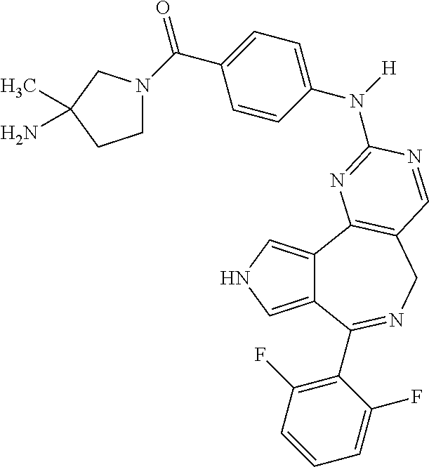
C12=CNC=C1C1=C(CN=C2C2=C(F)C=CC=C2F)C=NC(N([H])C2=CC=C(C(=O)N3CCC(N)(C)C3)C=C2)=N1
